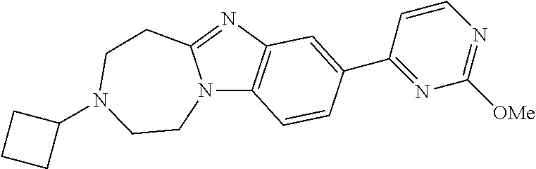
N12C3=C(N=C1CCN(C1CCC1)CC2)C=C(C1=NC([OMe])=NC=C1)C=C3
